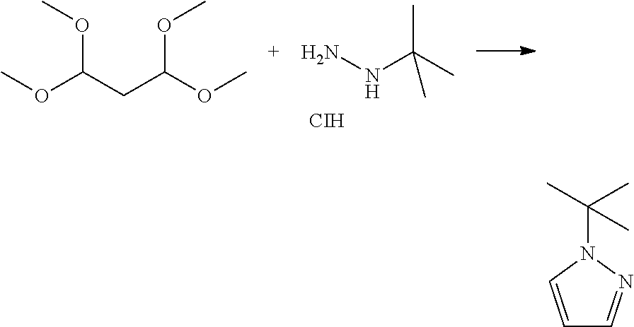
NNC(C)(C)C.[CIH].COC(CC(OC)OC)OC.C1=CN(C(C)(C)C)N=C1
